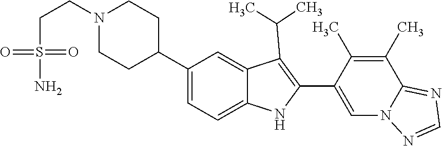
N1(CCS(N)(=O)=O)CCC(C2=CC=C3C(=C2)C(C(C)C)=C(C2=CN4C(=NC=N4)C(C)=C2C)N3)CC1
